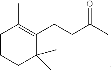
C1CCC(C)(C)C(CCC(C)=O)=C1C
